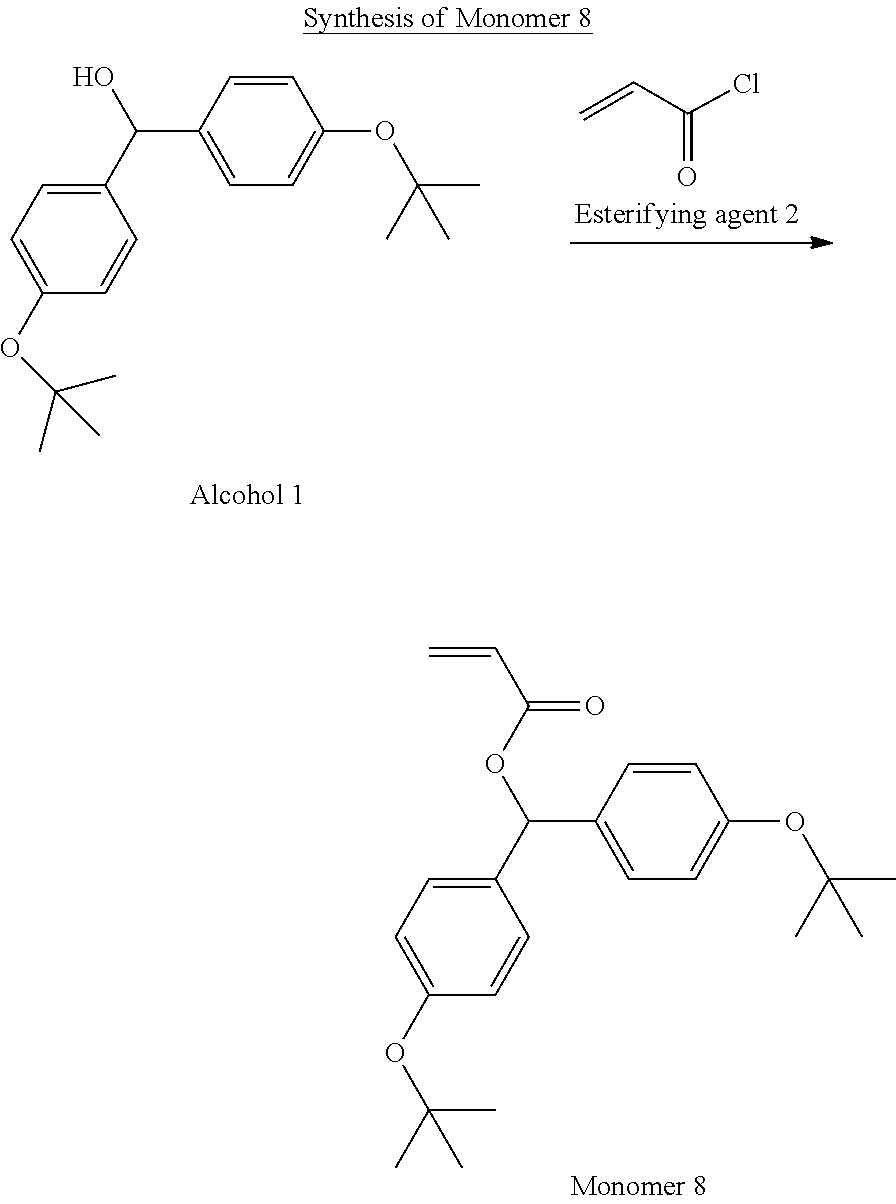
C=CC(=O)Cl.C(C1=CC=C(OC(C)(C)C)C=C1)(C1=CC=C(OC(C)(C)C)C=C1)O.C(C1=CC=C(OC(C)(C)C)C=C1)(C1=CC=C(OC(C)(C)C)C=C1)OC(C=C)=O
